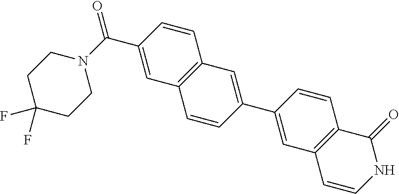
C1=CC(C2=CC3=C(C=C(C(N4CCC(F)(F)CC4)=O)C=C3)C=C2)=CC2=C1C(=O)NC=C2
